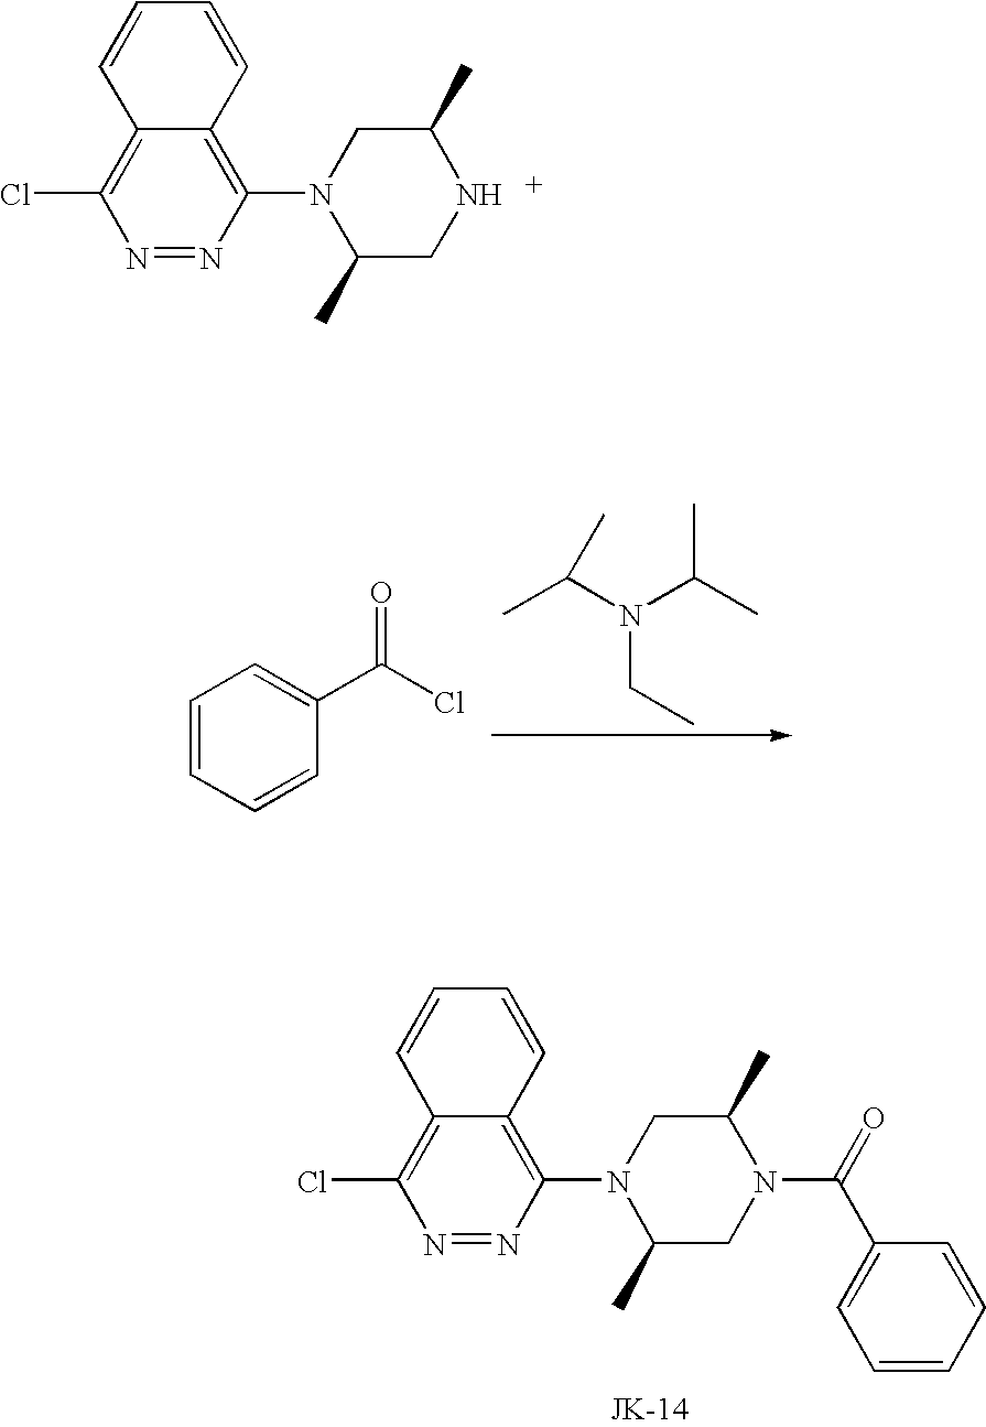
N1=NC(N2C(C)CN(C(C3=CC=CC=C3)=O)C(C)C2)=C2C(=C1Cl)C=CC=C2.N1=NC(N2C(C)CNC(C)C2)=C2C(=C1Cl)C=CC=C2.C1=CC=CC(C(Cl)=O)=C1.N(CC)(C(C)C)C(C)C
